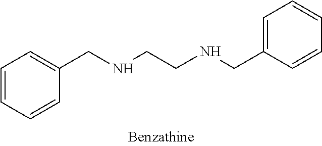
C1=CC=CC(CNCCNCC2=CC=CC=C2)=C1
